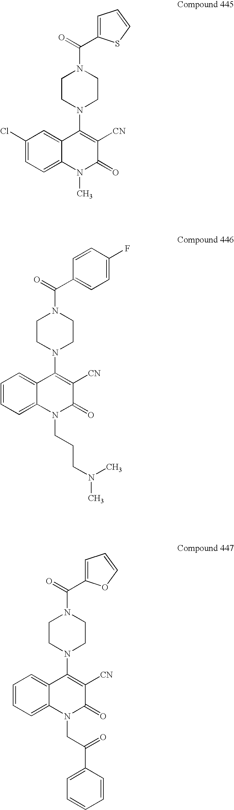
C(=O)(N1CCN(C2=C([CN])C(=O)N(C)C3=CC=C(Cl)C=C32)CC1)C1=CC=CS1.C(=O)(N1CCN(C2=C([CN])C(=O)N(CCCN(C)C)C3=CC=CC=C32)CC1)C1=CC=C(F)C=C1.C(=O)(N1CCN(C2=C([CN])C(=O)N(CC(C3=CC=CC=C3)=O)C3=CC=CC=C32)CC1)C1=CC=CO1
